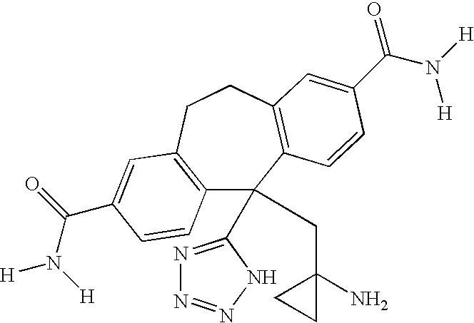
C12=C(CCC3=C(C1(C1=NN=NN1)CC1(N)CC1)C=CC(C(N([H])[H])=O)=C3)C=C(C(=O)N([H])[H])C=C2
